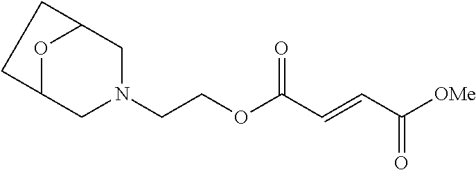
N1(CCOC(C=CC([OMe])=O)=O)CC2OC(C1)CC2
